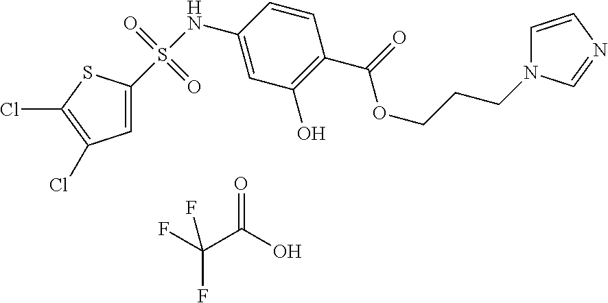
C(C(O)=O)(F)(F)F.C1(NS(=O)(=O)C2=CC(Cl)=C(Cl)S2)=CC(O)=C(C(OCCCN2C=CN=C2)=O)C=C1
